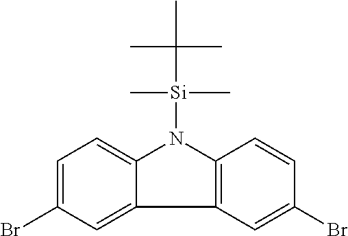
C1=C(Br)C=C2C(=C1)N([Si](C(C)(C)C)(C)C)C1=C2C=C(Br)C=C1
